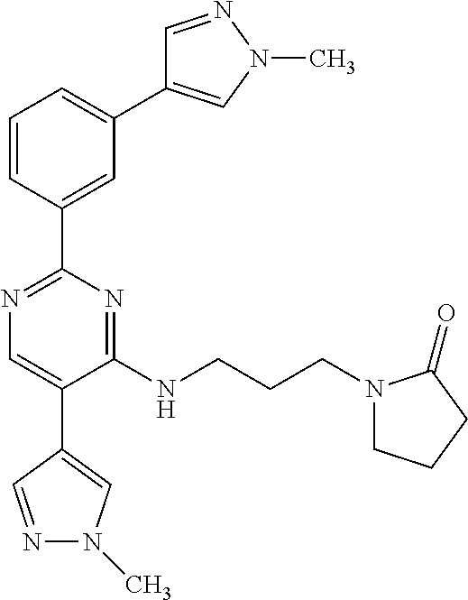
C1=CC(C2=NC=C(C3=CN(C)N=C3)C(NCCCN3CCCC3=O)=N2)=CC(C2=CN(C)N=C2)=C1
